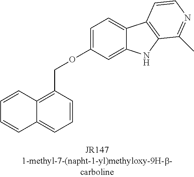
C1=C(OCC2=C3C(=CC=C2)C=CC=C3)C=C2C(=C1)C1=C(N2)C(C)=NC=C1
